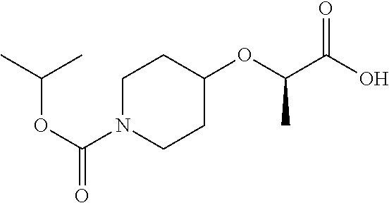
C1N(C(OC(C)C)=O)CCC(OC(C(O)=O)C)C1
